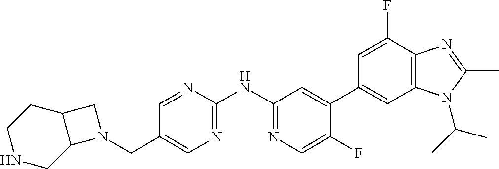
C(C1=CN=C(NC2=NC=C(F)C(C3=CC4=C(C(F)=C3)N=C(C)N4C(C)C)=C2)N=C1)N1C2CNCCC2C1
